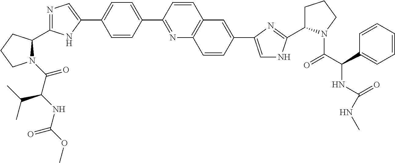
N1(C(C(NC(OC)=O)C(C)C)=O)C(C2=NC=C(C3=CC=C(C4=NC5=C(C=C4)C=C(C4=CNC(C6CCCN6C(C(NC(=O)NC)C6=CC=CC=C6)=O)=N4)C=C5)C=C3)N2)CCC1
